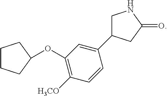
C1CCC(OC2=C([H3CO])C=CC(C3CNC(=O)C3)=C2)C1
